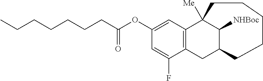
CCCCCCCC(OC1=CC2=C(CC3C([NHBoc])C2([Me])CCCCC3)C(F)=C1)=O
